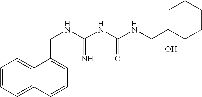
C1=CC=C2C(=C1)C(CNC(NC(NCC1(O)CCCCC1)=O)=N)=CC=C2
